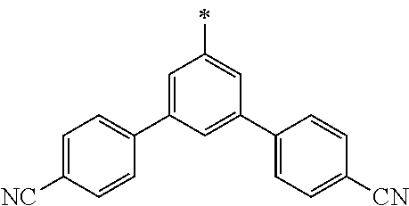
C1=C(C2=CC=C([NC])C=C2)C=C(C2=CC=C([CN])C=C2)C=C1C
